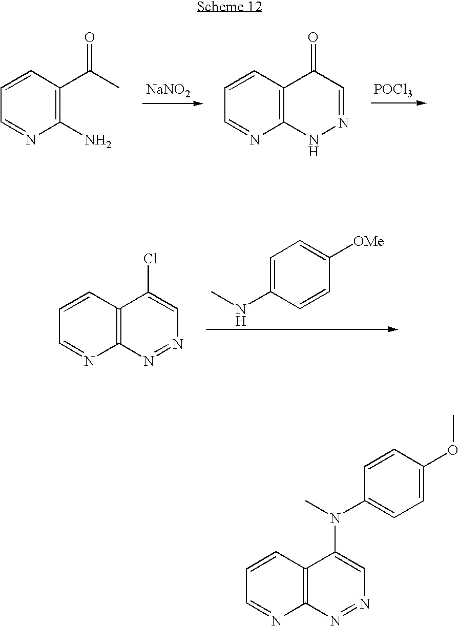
[NaNO2].[POCl3].C1=CC(C(C)=O)=C(N)N=C1.C1=CC2=C(N=C1)NN=CC2=O.C1=C(NC)C=CC([OMe])=C1.C1=CC2=C(N=C1)N=NC=C2Cl.C1=CC2=C(N=C1)N=NC=C2N(C1=CC=C(OC)C=C1)C
